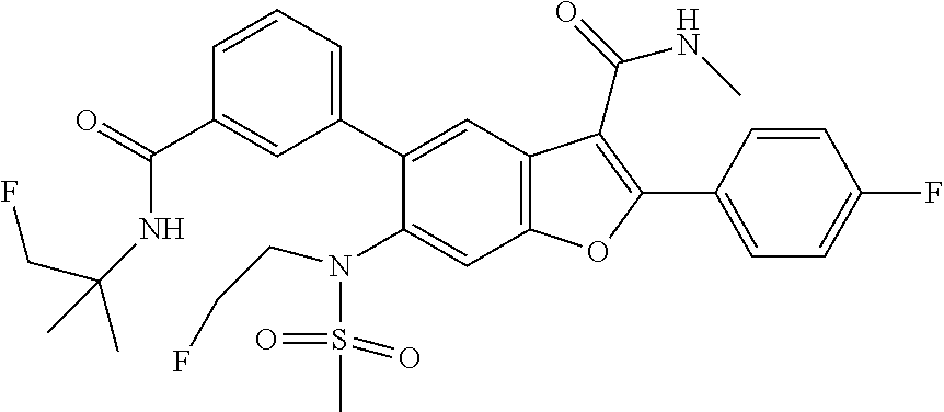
C1=CC=C(C2=CC3=C(C=C2N(S(C)(=O)=O)CCF)OC(C2=CC=C(F)C=C2)=C3C(NC)=O)C=C1C(=O)NC(CF)(C)C
